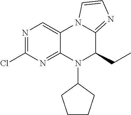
ClC1=NC=C2C(=N1)N(C1CCCC1)C(CC)C1=NC=CN21
